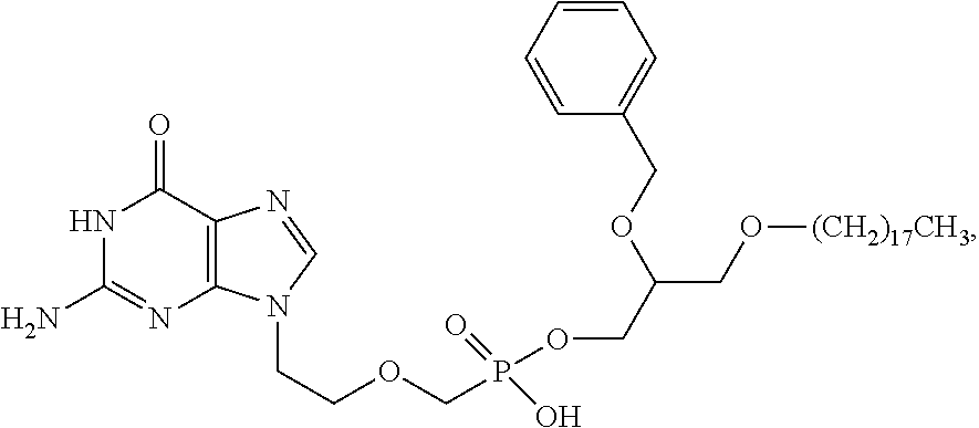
C1(N)=NC2=C(C(=O)N1)N=CN2CCOCP(OCC(CO[(CH2)17CH3])OCC1=CC=CC=C1)(=O)O
